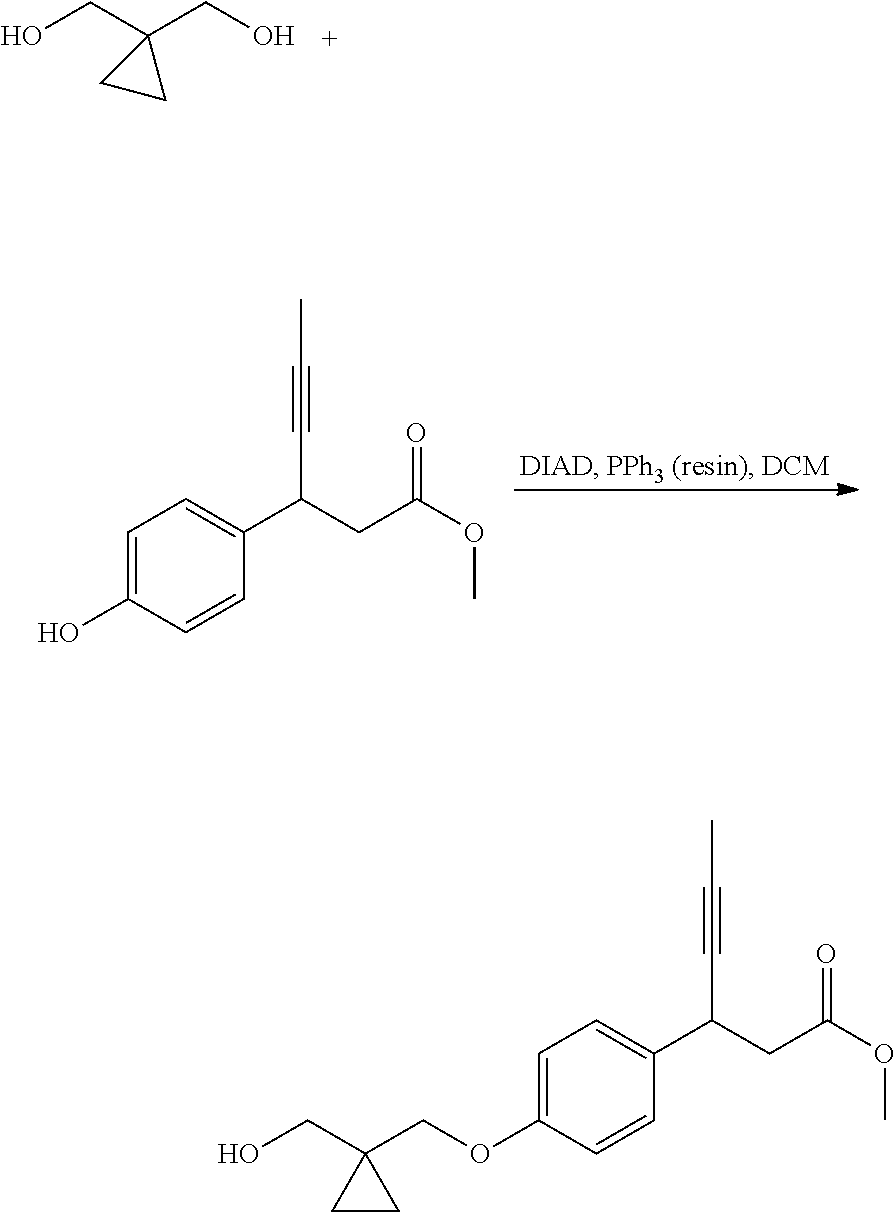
O(C1=CC=C(C(CC(OC)=O)C#CC)C=C1)CC1(CO)CC1.OC1=CC=C(C(CC(OC)=O)C#CC)C=C1.OCC1(CO)CC1
